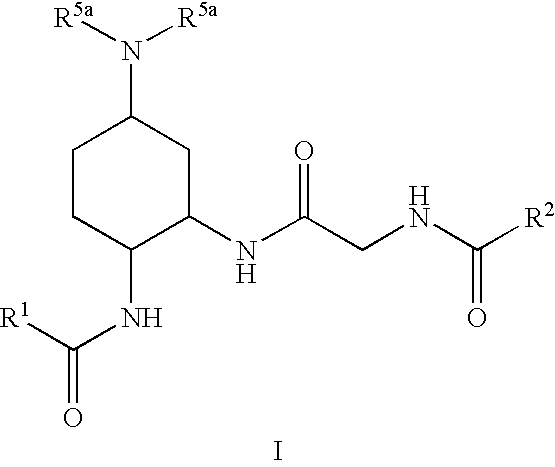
I.N(C(CNC([R2])=O)=O)C1CC(N([R5a])[R5a])CCC1NC([R1])=O
